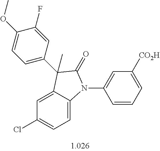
C1=C2C(=CC=C1Cl)N(C1=CC([CO2H])=CC=C1)C(=O)C2(C)C1=CC=C(OC)C(F)=C1
